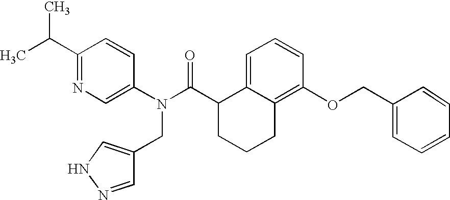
C1(C(C)C)=NC=C(N(C(C2CCCC3=C(OCC4=CC=CC=C4)C=CC=C23)=O)CC2=CNN=C2)C=C1
